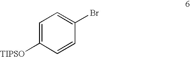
C1=C([TIPSO])C=CC(Br)=C1
